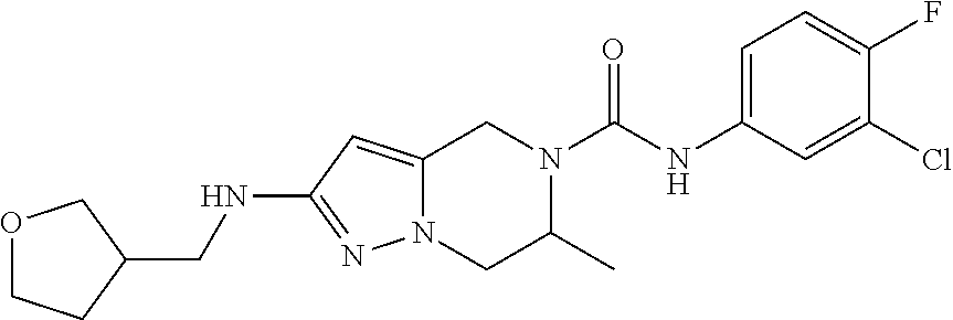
N(C1=NN2C(=C1)CN(C(NC1=CC=C(F)C(Cl)=C1)=O)C(C)C2)CC1COCC1
